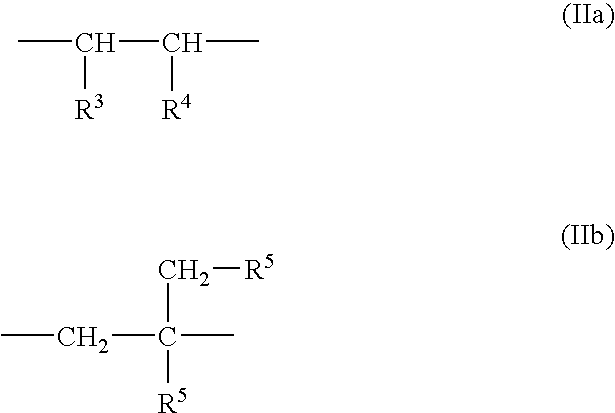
C(C(C)[R4])(C)[R3].C(C([R5])(C)CC)[R5]
